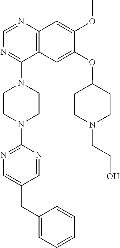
C12=C(N=CN=C1N1CCN(C3=NC=C(CC4=CC=CC=C4)C=N3)CC1)C=C(OC)C(OC1CCN(CCO)CC1)=C2
